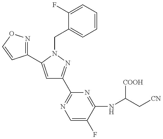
C1=C(C2=NOC=C2)N(CC2=CC=CC=C2F)N=C1C1=NC=C(F)C(NC([COOH])C[CN])=N1
